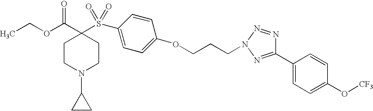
C(OC(C1(S(=O)(=O)C2=CC=C(OCCCN3N=NC(C4=CC=C(O[CF3])C=C4)=N3)C=C2)CCN(C2CC2)CC1)=O)C
